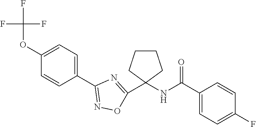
C1(OC(F)(F)F)=CC=C(C2=NOC(C3(NC(C4=CC=C(F)C=C4)=O)CCCC3)=N2)C=C1
